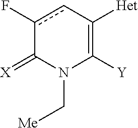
c1(F)cC([Het])=C([Y])N(C[Me])C1=[X]
